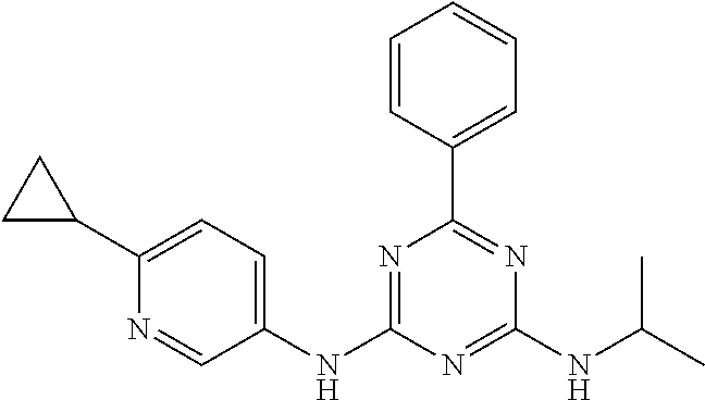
C1(NC2=CC=C(C3CC3)N=C2)=NC(C2=CC=CC=C2)=NC(NC(C)C)=N1
